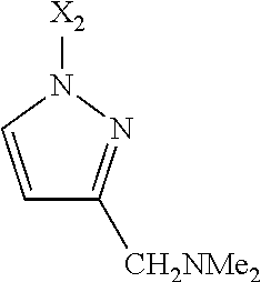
N1([X2])C=CC([CH2NMe2])=N1
